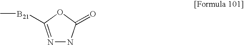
N1=C([B21]C)OC(=O)N1
